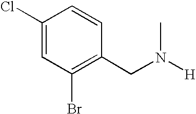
C1(Cl)=CC(Br)=C(CN([H])C)C=C1
